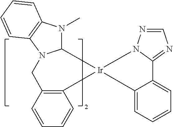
C12=CC=CC=C1[Ir]1(N3N=CN=C23)C2=C(C=CC=C2)CN2C1N(C)C1=C2C=CC=C1
